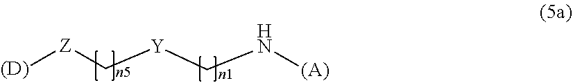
[(D)][Z]C[Y]CN[(A)]
